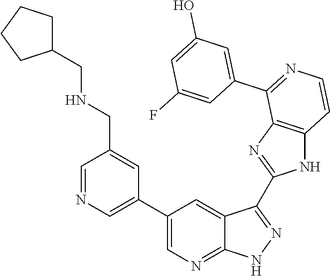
C1=NC=C(C2=CN=C3C(=C2)C(C2=NC4=C(N2)C=CN=C4C2=CC(O)=CC(F)=C2)=NN3)C=C1CNCC1CCCC1
